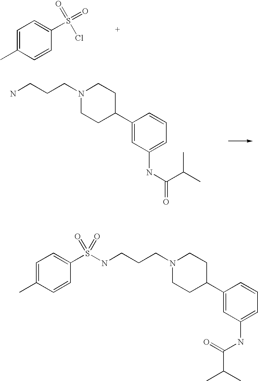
C1=C(C)C=CC(S(Cl)(=O)=O)=C1.NCCCN1CCC(C2=CC(NC(=O)C(C)C)=CC=C2)CC1.N(CCCN1CCC(C2=CC(NC(C(C)C)=O)=CC=C2)CC1)S(C1=CC=C(C)C=C1)(=O)=O
